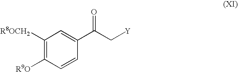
C1([R8OCH2])=C([R9O])C=CC(C(C[Y])=O)=C1
